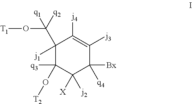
C1(C([q2])(O[T1])[q1])([j1])C(O[T2])([q3])C([X])([j2])C([q4])([Bx])C([j3])=C1[j4]
